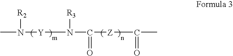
CN([R2])[Y]N(C(=O)[Z]C(=O)C)[R3]
